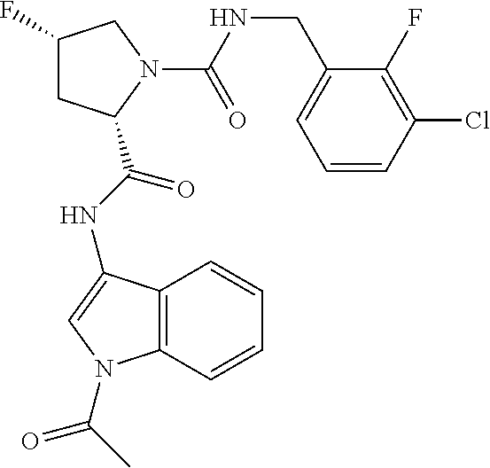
C1(F)CC(C(NC2=CN(C(C)=O)C3=C2C=CC=C3)=O)N(C(NCC2=CC=CC(Cl)=C2F)=O)C1
